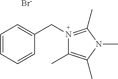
[Br-].C(N1=C(C)N(C)C(C)=C1C)C1=CC=CC=C1
